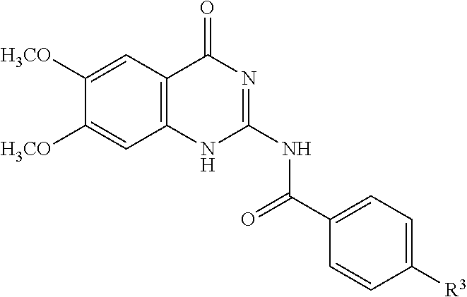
C1=CC([R3])=CC=C1C(=O)NC1=NC(=O)C2=C(N1)C=C([H3CO])C([H3CO])=C2
